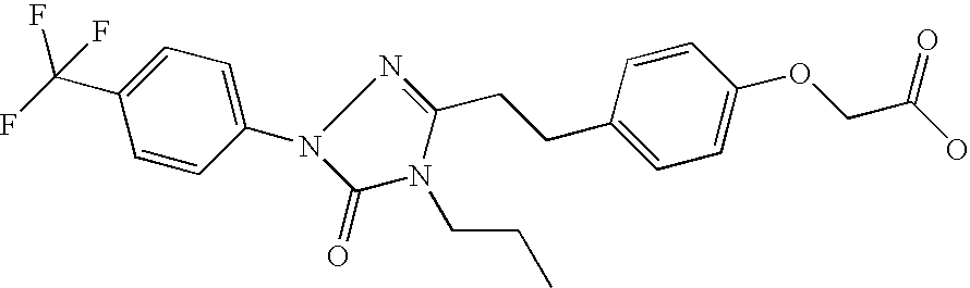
C1=CC(N2C(=O)N(CCC)C(CCC3=CC=C(OCC(O)=O)C=C3)=N2)=CC=C1C(F)(F)F
